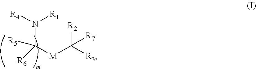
[R4]N([R1])C([M]C([R3])([R2])[R7])([R5])[R6]
